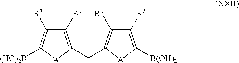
C1(Br)=C(CC2=C(Br)C([R5])=C([B(OH)2])[A]2)[A]C([(HO)2B])=C1[R5]
